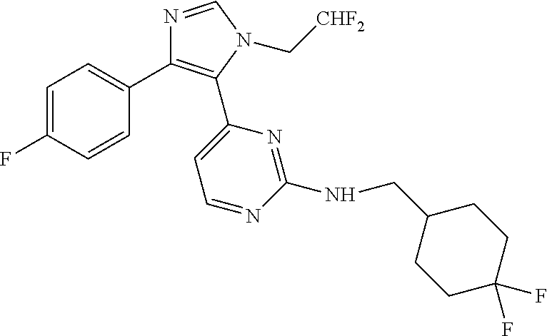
C1=C(F)C=CC(C2=C(C3=CC=NC(NCC4CCC(F)(F)CC4)=N3)N(C[CHF2])C=N2)=C1
